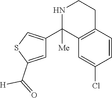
C1=C(Cl)C=CC2=C1C(C1=CSC(C(=O)[H])=C1)([Me])NCC2
